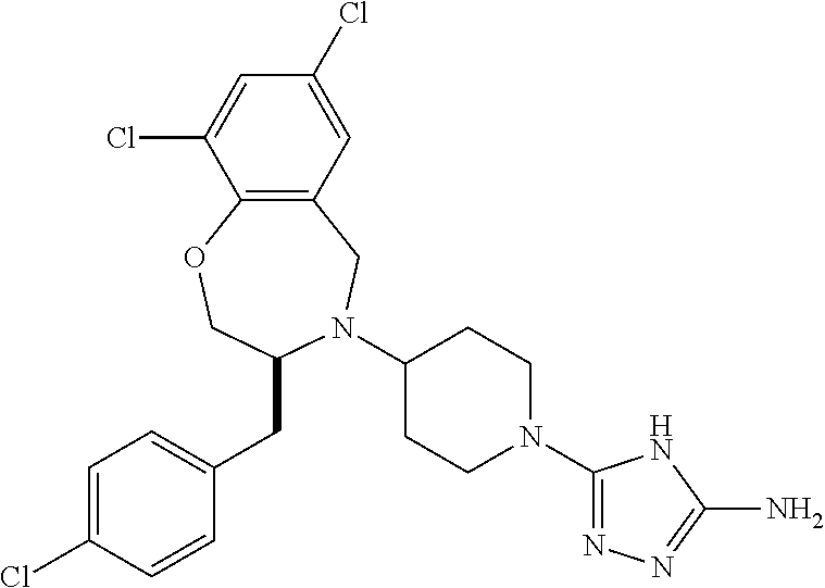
C1=C(Cl)C=CC(CC2N(C3CCN(C4=NN=C(N)N4)CC3)CC3=C(OC2)C(Cl)=CC(Cl)=C3)=C1
